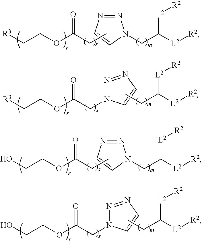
N1=NC=CN1CC([L2][R2])[L2][R2].CCC(OCC[R3])=O.N1(CC(OCC[R3])=O)N=NC=C1.CCC([L2][R2])[L2][R2].N1=NC=CN1CC([L2][R2])[L2][R2].CCC(OCCO)=O.N1(CC(OCCO)=O)N=NC=C1.CCC([L2][R2])[L2][R2]
